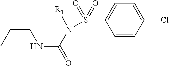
C(NC(=O)N([R1])S(C1=CC=C(Cl)C=C1)(=O)=O)CC
